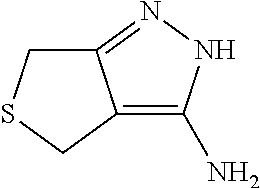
C12=C(N)NN=C1CSC2
